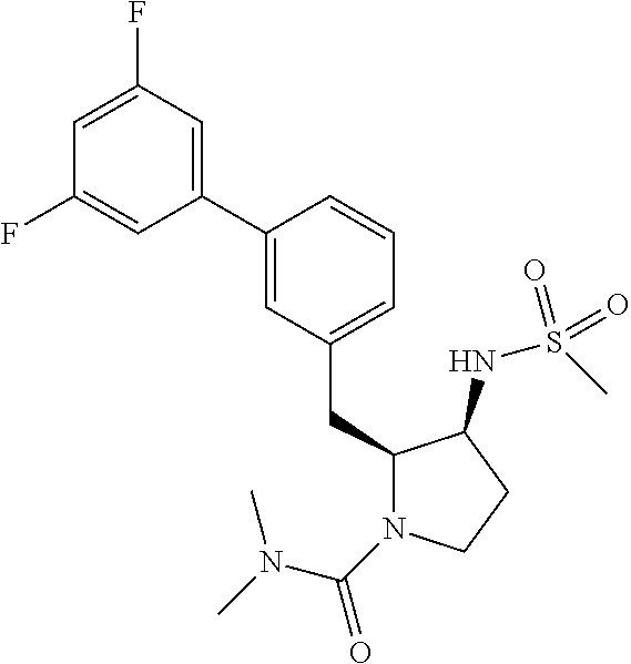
C1(C2=CC(CC3N(C(N(C)C)=O)CCC3NS(C)(=O)=O)=CC=C2)=CC(F)=CC(F)=C1
